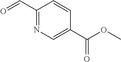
C1(C=O)=NC=C(C(OC)=O)C=C1
